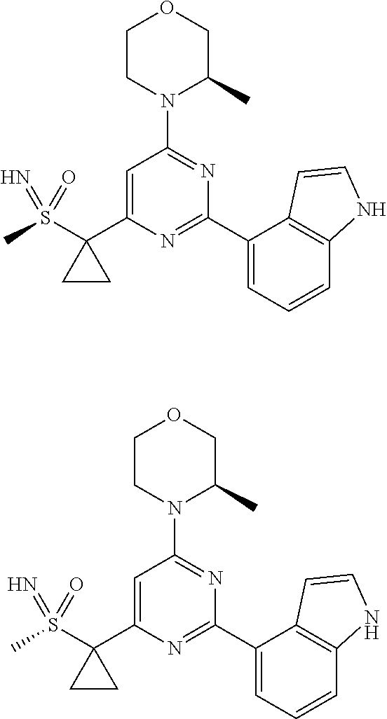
C1CN(C2=NC(C3=CC=CC4=C3C=CN4)=NC(C3(S(C)(=N)=O)CC3)=C2)C(C)CO1.C1CN(C2=NC(C3=CC=CC4=C3C=CN4)=NC(C3(S(C)(=N)=O)CC3)=C2)C(C)CO1
